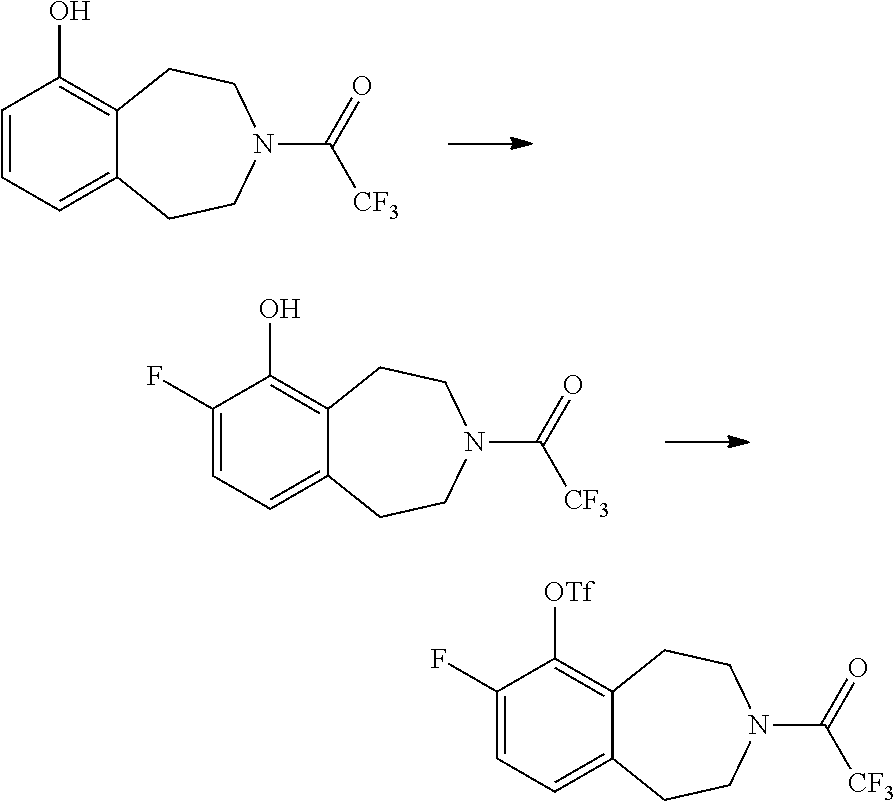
C1=CC=C2C(=C1O)CCN(C(=O)[CF3])CC2.C1(F)=CC=C2C(=C1O)CCN(C(=O)[CF3])CC2.C1(F)=CC=C2C(=C1[OTf])CCN(C(=O)[CF3])CC2
